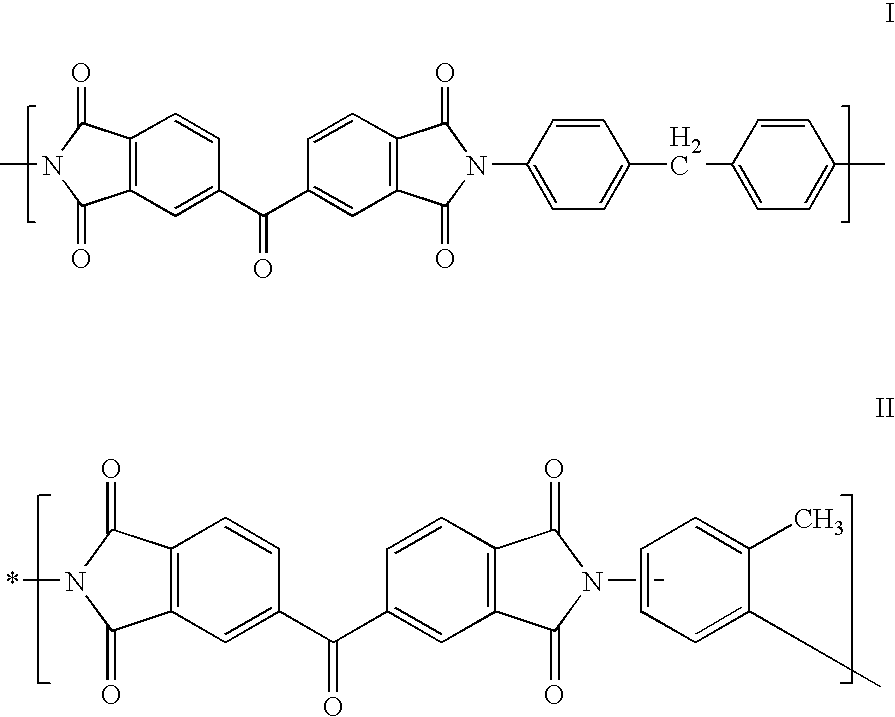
C12=C(C=C(C(C3=CC4=C(C=C3)C(=O)N(C3=CC=C(CC5=CC=C(C)C=C5)C=C3)C4=O)=O)C=C1)C(=O)N(C)C2=O.C1=CC=C(C)C(C)=C1.CN1C(=O)C2=C(C=CC(C(C3=CC4=C(C=C3)C(=O)N(*)C4=O)=O)=C2)C1=O
